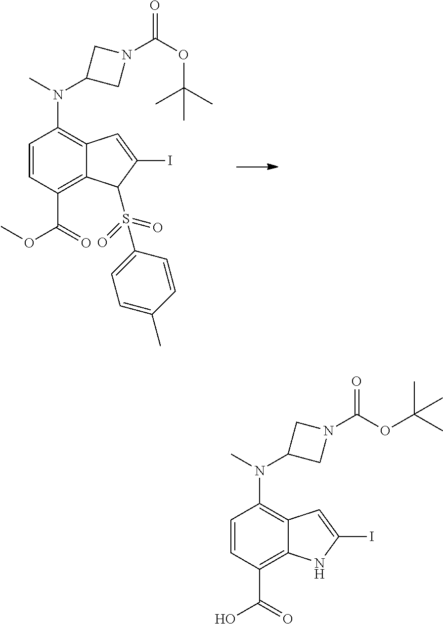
C1=CC(C(OC)=O)=C2C(=C1N(C1CN(C(=O)OC(C)(C)C)C1)C)C=C(I)C2S(=O)(=O)C1=CC=C(C)C=C1.C1=CC(C(O)=O)=C2C(=C1N(C1CN(C(=O)OC(C)(C)C)C1)C)C=C(I)N2
